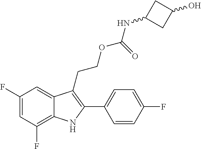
C1(F)=C2C(=CC(F)=C1)C(CCOC(NC1CC(O)C1)=O)=C(C1=CC=C(F)C=C1)N2
